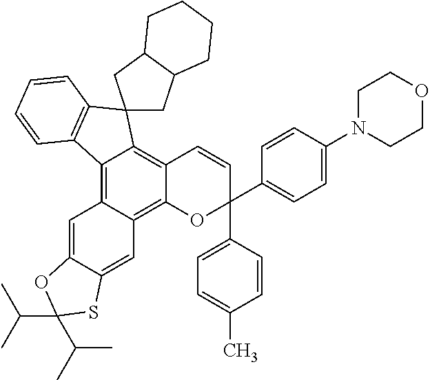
C12=C3C(=C4C(=C1C=CC(C1=CC=C(C)C=C1)(C1=CC=C(N5CCOCC5)C=C1)O2)C1(C2=C4C=CC=C2)CC2C(C1)CCCC2)C=C1C(=C3)SC(C(C)C)(C(C)C)O1
